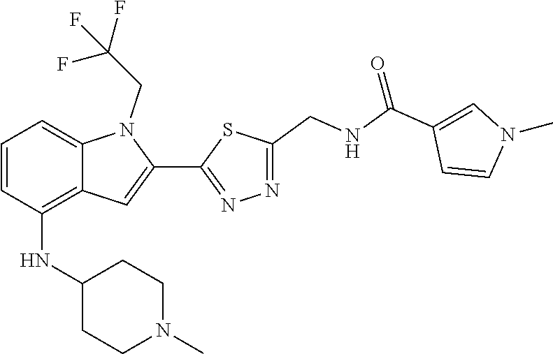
N1=C(C2=CC3=C(NC4CCN(C)CC4)C=CC=C3N2CC(F)(F)F)SC(CNC(=O)C2=CN(C)C=C2)=N1
